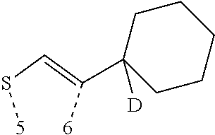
[5]SC=C([6])C1([D])CCCCC1
